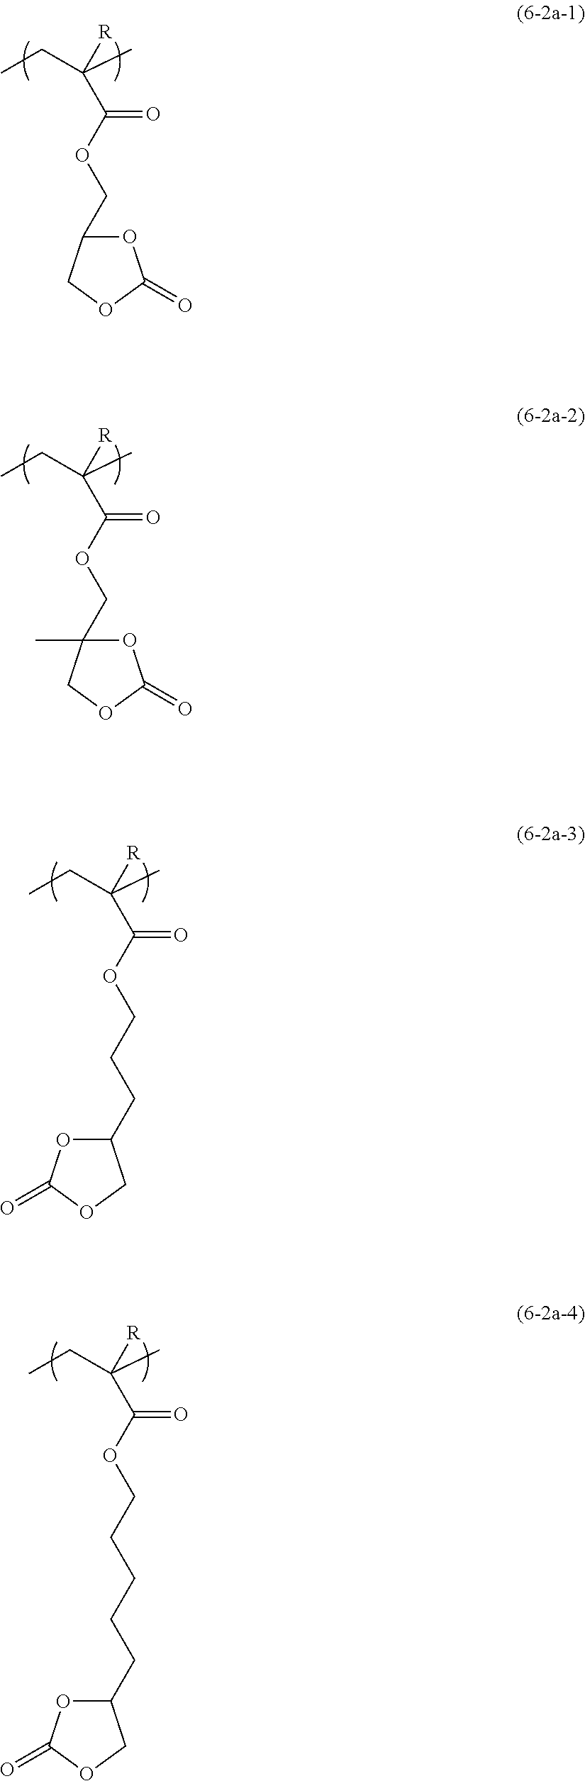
CCC(C)(C(OCC1OC(=O)OC1)=O)[R].CCC(C)(C(OCC1(C)OC(=O)OC1)=O)[R].CCC(C)(C(OCCCC1OC(=O)OC1)=O)[R].CCC(C)(C(OCCCCCC1OC(=O)OC1)=O)[R]
